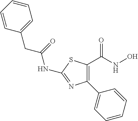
C1=CC=CC(CC(=O)NC2=NC(C3=CC=CC=C3)=C(C(=O)NO)S2)=C1
